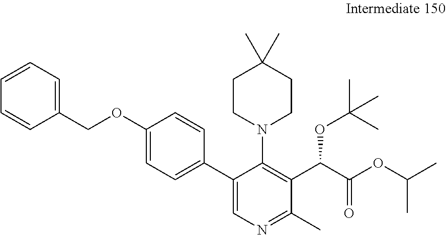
C1=CC=CC=C1COC1=CC=C(C2=CN=C(C)C(C(C(OC(C)C)=O)OC(C)(C)C)=C2N2CCC(C)(C)CC2)C=C1
